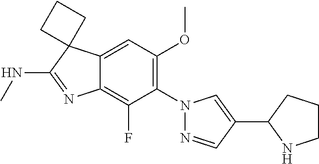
C12=CC(OC)=C(N3N=CC(C4NCCC4)=C3)C(F)=C1N=C(NC)C21CCC1
